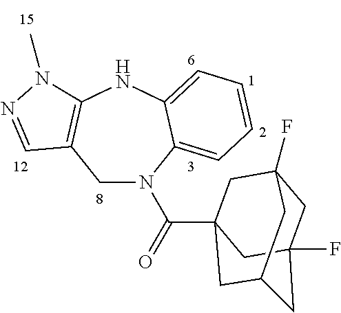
C1C2=C(NC3=CC=CC=C3N1C(=O)C13CC4(F)CC(F)(CC(C1)C4)C3)N(C)N=C2
